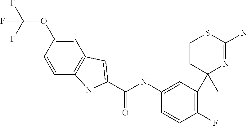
C(OC1=CC2=C(C=C1)NC(C(=O)NC1=CC(C3(C)CCSC(N)=N3)=C(F)C=C1)=C2)(F)(F)F
